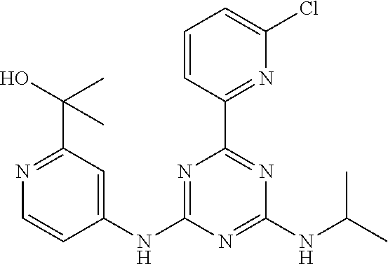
C1=CC(C2=NC(NC(C)C)=NC(NC3=CC(C(O)(C)C)=NC=C3)=N2)=NC(Cl)=C1
